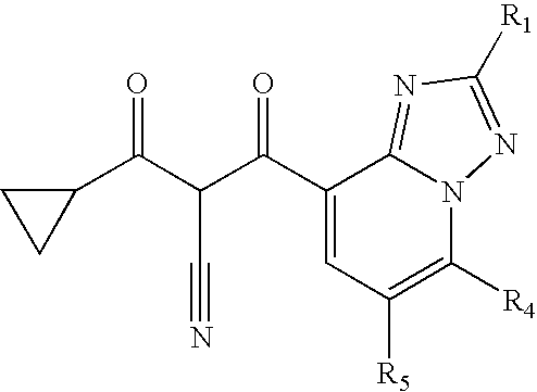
C1(C(C(C(C2CC2)=O)C#N)=O)=CC([R5])=C([R4])N2C1=NC([R1])=N2
